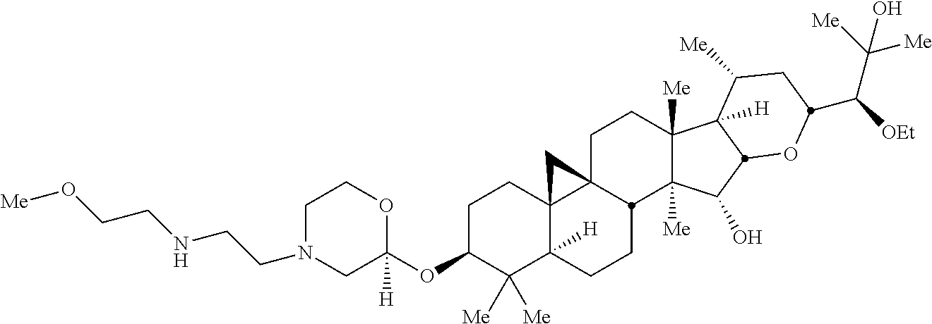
C1N(CCNCCO[Me])CC(OC2C([Me])([Me])C3([H])C4(CC2)C2(CCC5([Me])C([Me])(C(O)C6C5([H])C([Me])CC(C([OEt])C([Me])([Me])O)O6)C2CC3)C4)([H])OC1
